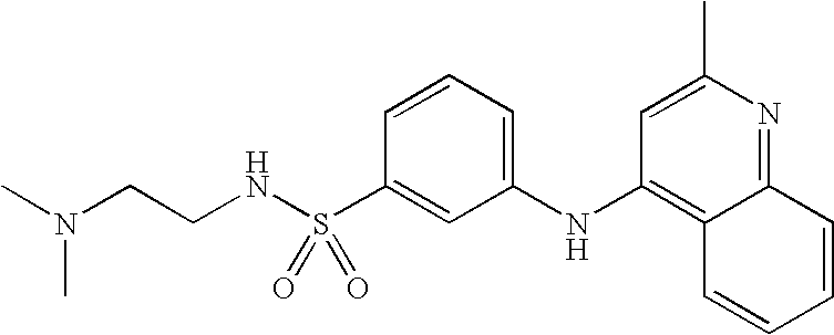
CN(CCNS(C1=CC(NC2=C3C(=NC(C)=C2)C=CC=C3)=CC=C1)(=O)=O)C
